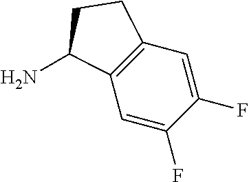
C1=C(F)C(F)=CC2=C1C(N)CC2
